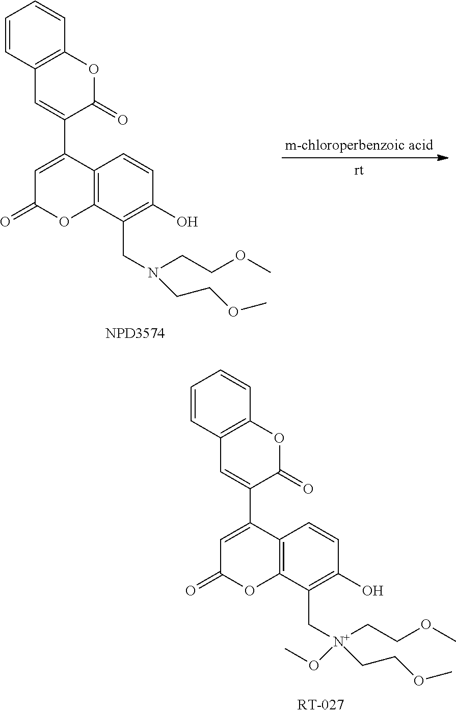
C1=CC2=C(C=C1)OC(=O)C(C1=CC(=O)OC3=C1C=CC(O)=C3CN(CCOC)CCOC)=C2.[m-chloroperbenzoic acid].C1=CC2=C(C=C1)OC(=O)C(C1=CC(=O)OC3=C1C=CC(O)=C3C[N+](CCOC)(CCOC)OC)=C2
